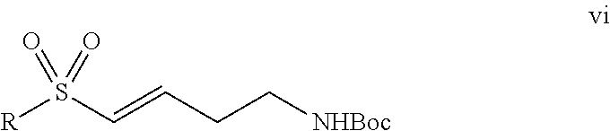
S(C=CCC[NHBoc])([R])(=O)=O
